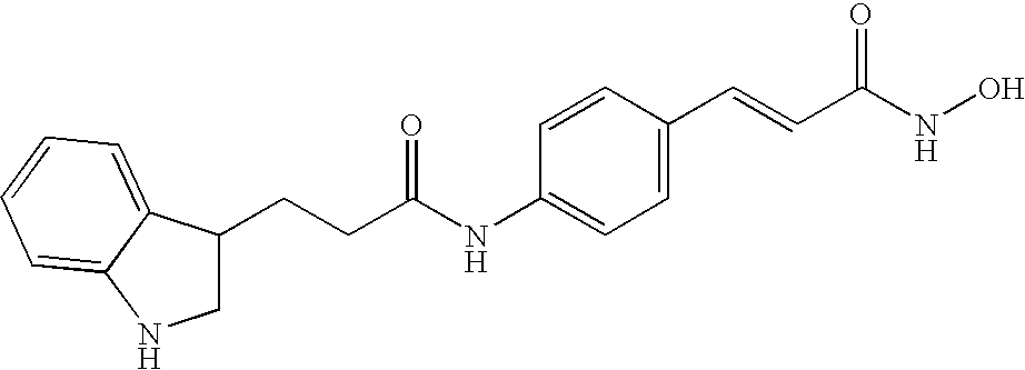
C1C(CCC(NC2=CC=C(C=CC(NO)=O)C=C2)=O)C2=CC=CC=C2N1
